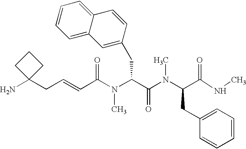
NC1(CC=CC(N(C(C(N(C(C(NC)=O)CC2=CC=CC=C2)C)=O)CC2=CC3=CC=CC=C3C=C2)C)=O)CCC1
